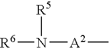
[R6]N([R5])[A2]C
